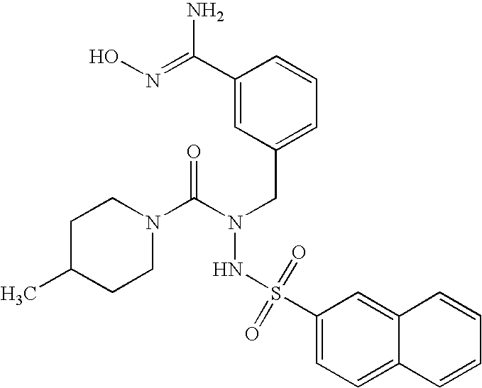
C1C(C)CCN(C(N(CC2=CC=CC(C(=NO)N)=C2)NS(=O)(=O)C2=CC=C3C(=C2)C=CC=C3)=O)C1
